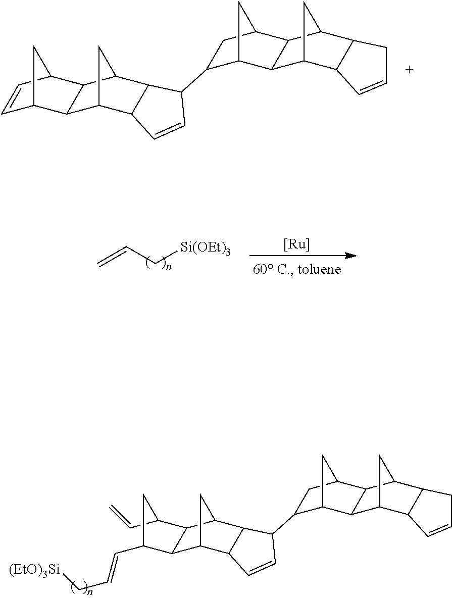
C1=CC2CC1C1C3C4C(C(C21)C3)C(C1C2CC(C1)C1C2C2C3C(C1C2)CC=C3)C=C4.C=CC[Si(OEt)3].[Ru].C(C1CC(C=C)C2C1C1C3C(C2C1)C(C1C2CC(C1)C1C2C2C4C(C1C2)CC=C4)C=C3)=CC[(EtO)3Si]
